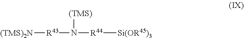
[(TMS)2N][R43]N([(TMS)])[R44][Si(OR45)3]
